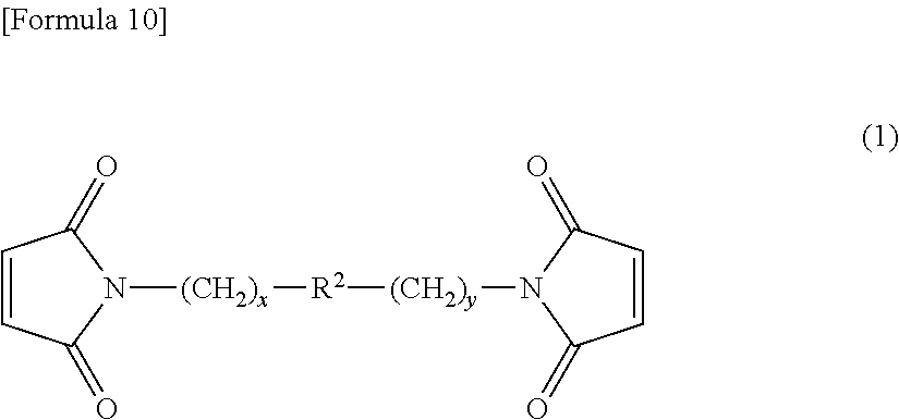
N1([(CH2)x][R2][(CH2)y]N2C(=O)C=CC2=O)C(=O)C=CC1=O
